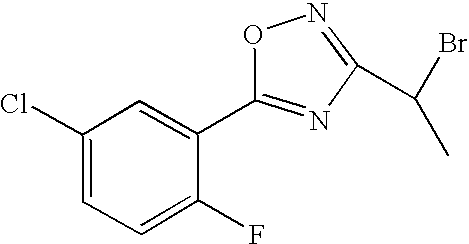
C1=C(Cl)C=C(C2=NC(C(Br)C)=NO2)C(F)=C1
